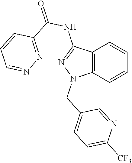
C12=C(C=CC=C1)N(CC1=CC=C([CF3])N=C1)N=C2NC(=O)C1=NN=CC=C1
